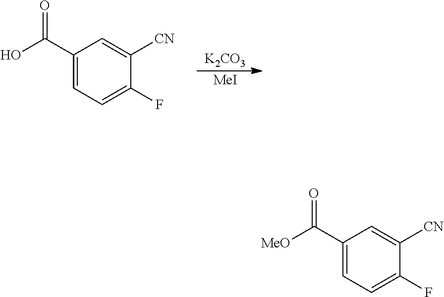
C1(C([MeO])=O)=CC=C(F)C([CN])=C1.C1(C(O)=O)=CC=C(F)C([CN])=C1.[K2CO3].[MeI]
